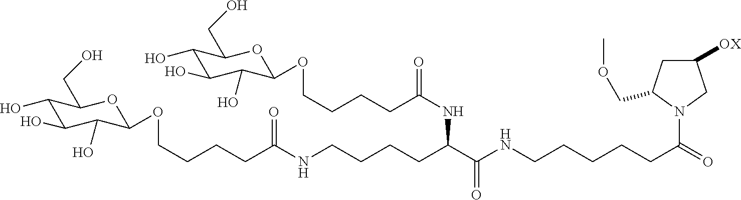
C1(O)C(O)C(O)C(OCCCCC(=O)NCCCCC(NC(CCCCOC2C(O)C(O)C(O)C(CO)O2)=O)C(=O)NCCCCCC(=O)N2CC([OX])CC2COC)OC1CO
